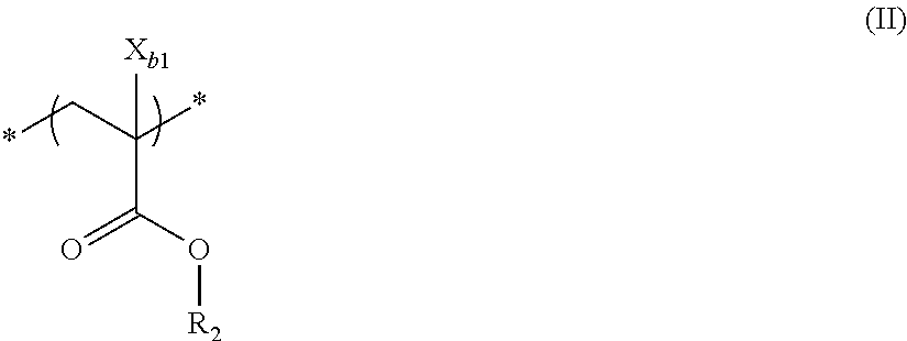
C(C(C*)(*)[Xb1])(O[R2])=O
